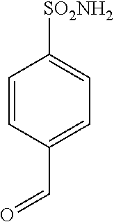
C1=CC(C=O)=CC=C1[SO2NH2]
